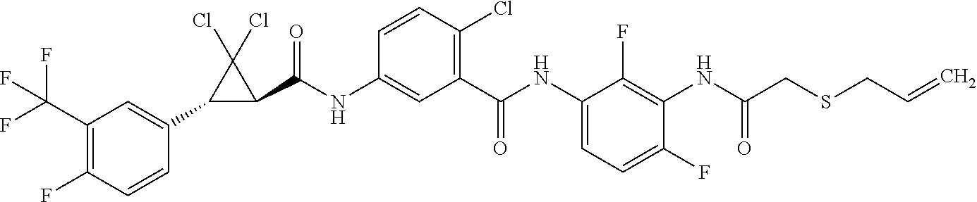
C1(C2=CC(C(F)(F)F)=C(F)C=C2)C(C(NC2=CC(C(NC3=CC=C(F)C(NC(CSCC=C)=O)=C3F)=O)=C(Cl)C=C2)=O)C1(Cl)Cl
